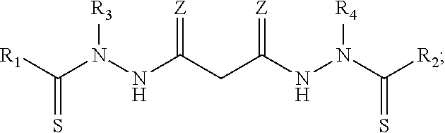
[R1]C(N(NC(CC(NN(C([R2])=S)[R4])=[Z])=[Z])[R3])=S
